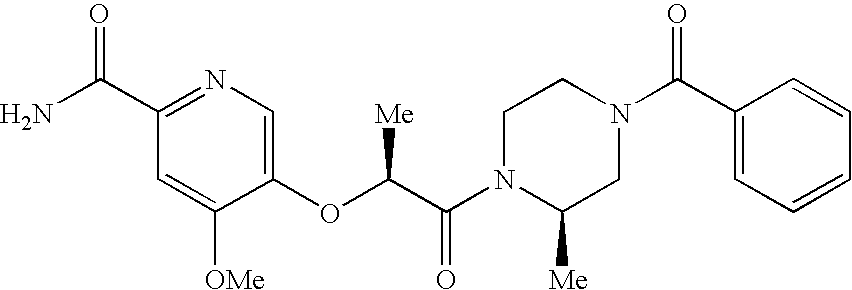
N1(C(C(OC2=CN=C(C(N)=O)C=C2[OMe])[Me])=O)CCN(C(C2=CC=CC=C2)=O)CC1[Me]
